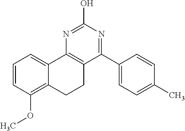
C1=CC(OC)=C2C(=C1)C1=C(CC2)C(C2=CC=C(C)C=C2)=NC(O)=N1
